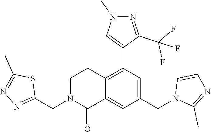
C1(CN2C(=O)C3=CC(CN4C(C)=NC=C4)=CC(C4=CN(C)N=C4C(F)(F)F)=C3CC2)=NN=C(C)S1
